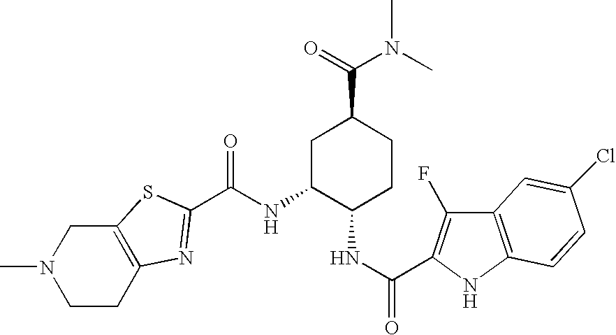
C12=C(CCN(C)C1)N=C(C(NC1C(NC(=O)C3=C(F)C4=C(N3)C=CC(Cl)=C4)CCC(C(N(C)C)=O)C1)=O)S2
